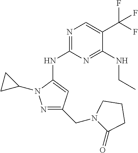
N1=C(NC2=CC(CN3C(=O)CCC3)=NN2C2CC2)N=C(NCC)C(C(F)(F)F)=C1
